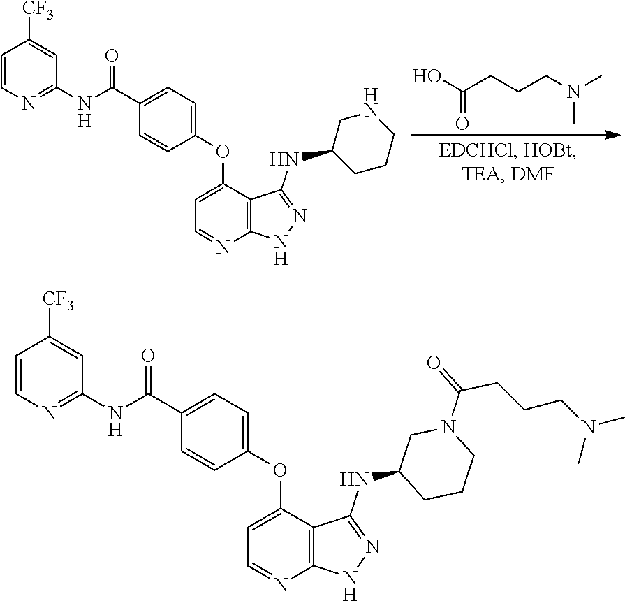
C1(C(NC2=NC=CC([CF3])=C2)=O)=CC=C(OC2=CC=NC3=C2C(NC2CNCCC2)=NN3)C=C1.OC(CCCN(C)C)=O.C1=CC(OC2=CC=NC3=C2C(NC2CCCN(C(CCCN(C)C)=O)C2)=NN3)=CC=C1C(NC1=NC=CC([CF3])=C1)=O
